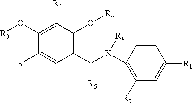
C1(O[R3])=C([R2])C(O[R6])=C(C([X]([R8])C2=C([R7])C=C([R1])C=C2)[R5])C=C1[R4]
